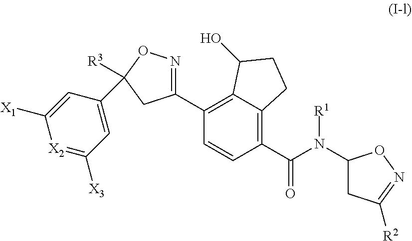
C1(C2=C3C(=C(C(=O)N([R1])C4CC([R2])=NO4)C=C2)CCC3O)=NOC([R3])(C2=CC([X3])=[X2]C([X1])=C2)C1
